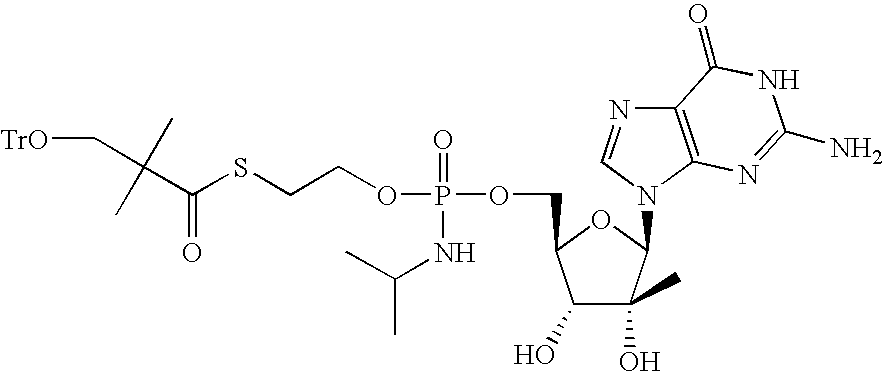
C(C(=O)SCCOP(OCC1C(O)C(O)(C)C(N2C=NC3=C2N=C(N)NC3=O)O1)(=O)NC(C)C)(C)(C)C[TrO]
